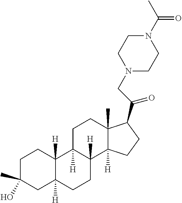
C1C(O)(C)CC2([H])C([H])(C1)C1([H])C([H])(CC2)C2([H])C(C)(CC1)C(C(CN1CCN(C(C)=O)CC1)=O)CC2
